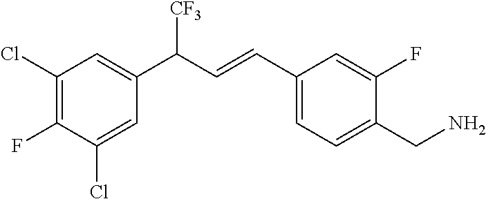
C1(CN)=CC=C(C=CC(C2=CC(Cl)=C(F)C(Cl)=C2)[CF3])C=C1F
